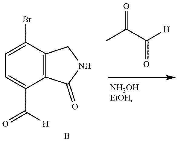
C1=C(Br)C2=C(C(C([H])=O)=C1)C(=O)NC2.CC(C([H])=O)=O.B
